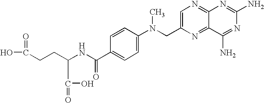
C12=NC=C(CN(C)C3=CC=C(C(NC(CCC(O)=O)C(O)=O)=O)C=C3)N=C1C(N)=NC(N)=N2
